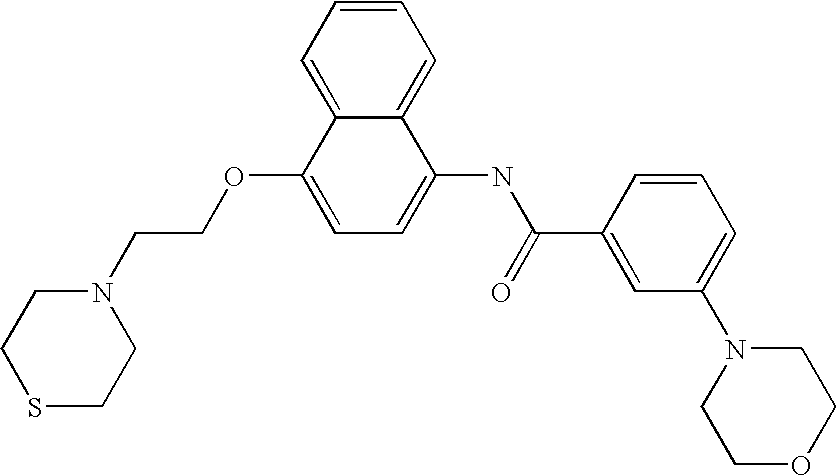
C1=CC=C2C(=C1)C(NC(C1=CC(N3CCOCC3)=CC=C1)=O)=CC=C2OCCN1CCSCC1
